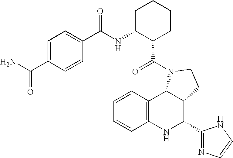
C12=C(NC(C3=NC=CN3)C3C1N(C(=O)C1CCCCC1NC(=O)C1=CC=C(C(N)=O)C=C1)CC3)C=CC=C2
